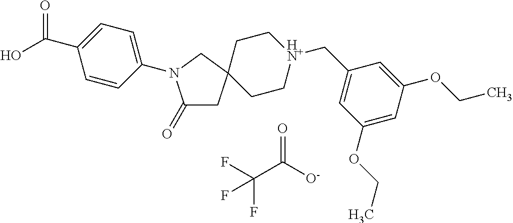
C1(=O)CC2(CN1C1=CC=C(C(=O)O)C=C1)CC[HN+](CC1=CC(OCC)=CC(OCC)=C1)CC2.C(C([O-])=O)(F)(F)F
